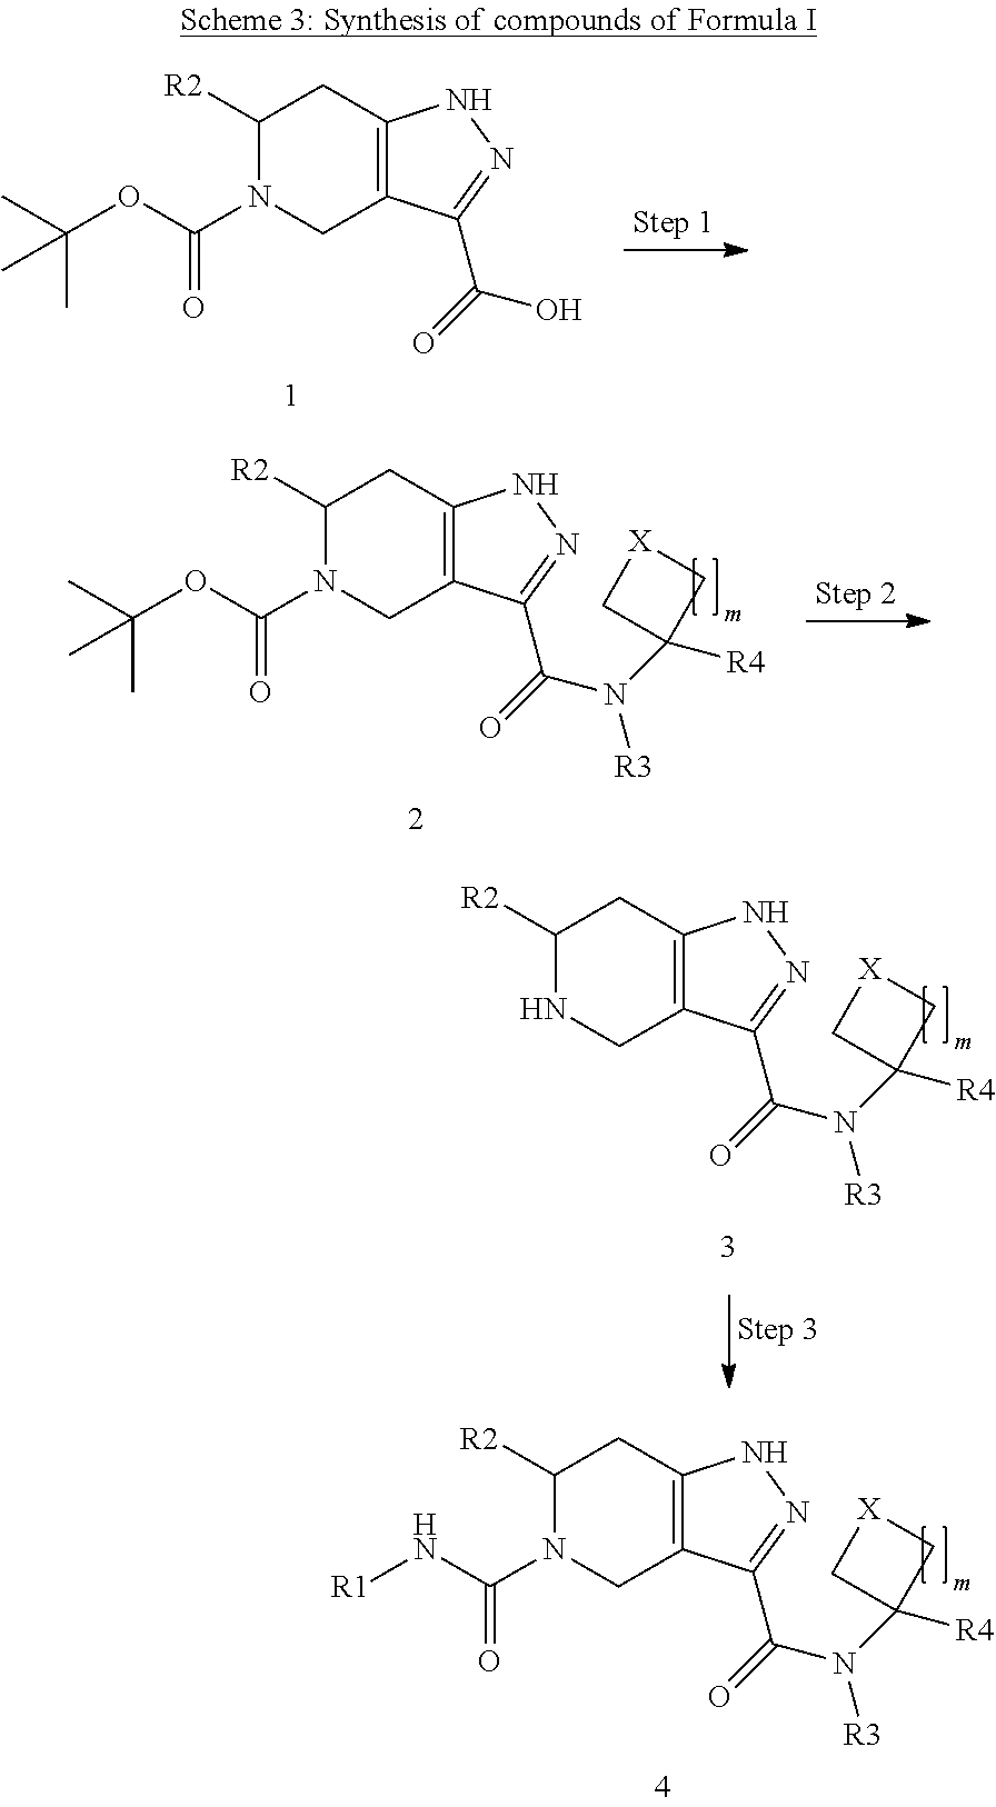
C12=C(CC([R2])N(C(OC(C)(C)C)=O)C1)NN=C2C(=O)N([R3])C1([R4])C[X]C1.C12=C(CC([R2])N(C(N[R1])=O)C1)NN=C2C(=O)N([R3])C1([R4])C[X]C1.C12=C(CC([R2])NC1)NN=C2C(=O)N([R3])C1([R4])C[X]C1.C12=C(CC([R2])N(C(OC(C)(C)C)=O)C1)NN=C2C(=O)O
